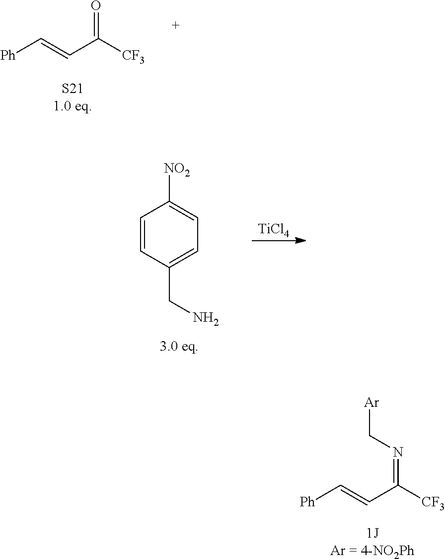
[Ph]C=CC([CF3])=O.C1=CC(CN)=CC=C1[NO2].[TiCl4].[Ph]C=CC([CF3])=NC[Ar]
